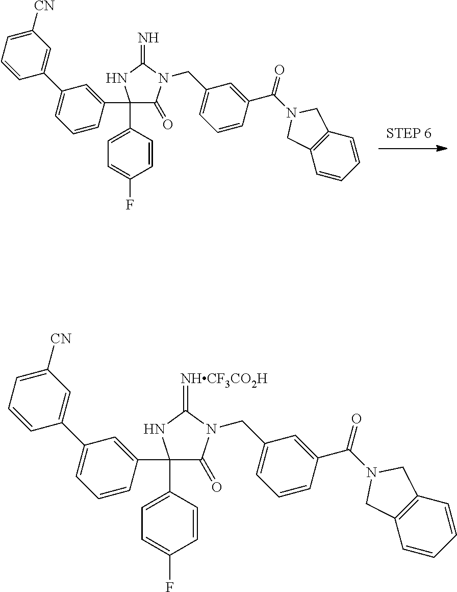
C1(C2=CC=C(F)C=C2)(C2=CC(C3=CC([CN])=CC=C3)=CC=C2)C(=O)N(CC2=CC=CC(C(=O)N3CC4=C(C3)C=CC=C4)=C2)C(=N)N1.C1(C2=CC=C(F)C=C2)(C2=CC(C3=CC([CN])=CC=C3)=CC=C2)C(=O)N(CC2=CC=CC(C(=O)N3CC4=C(C3)C=CC=C4)=C2)C(=[NHCF3CO2H])N1
